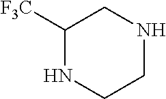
C1([F3C])NCCNC1
